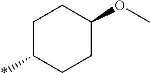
C1C(*)CCC(OC)C1
